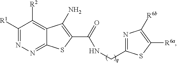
C1([R1])=NN=C2C(=C1[R2])C(N)=C(C(NCC1=NC([R6b])=C([R6a])S1)=O)S2
